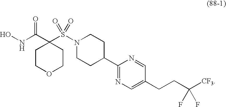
C1(C(NO)=O)(S(=O)(=O)N2CCC(C3=NC=C(CCC([CF3])(F)F)C=N3)CC2)CCOCC1
